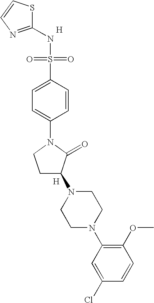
[H].S1C(NS(=O)(=O)C2=CC=C(N3CCC(N4CCN(C5=C(OC)C=CC(Cl)=C5)CC4)C3=O)C=C2)=NC=C1.[H]
